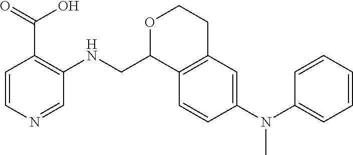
C12=C(C=C(N(C3=CC=CC=C3)C)C=C1)CCOC2CNC1=C(C(=O)O)C=CN=C1
